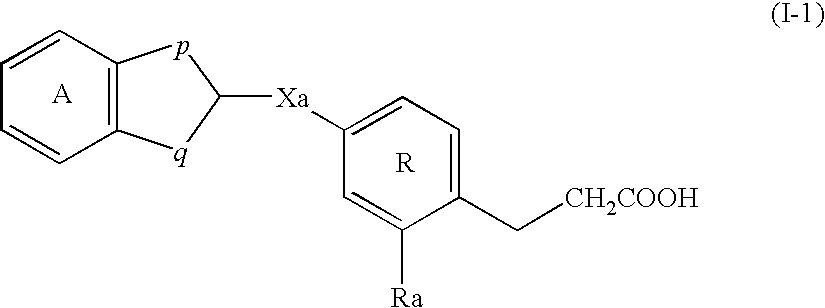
C1=CC=CC2=C1pC([Xa]C1=CC=C(C[CH2COOH])C([Ra])=C1)[q]2
